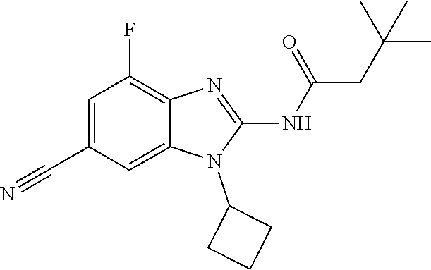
C1=C(C#N)C=C2C(=C1F)N=C(NC(=O)CC(C)(C)C)N2C1CCC1
